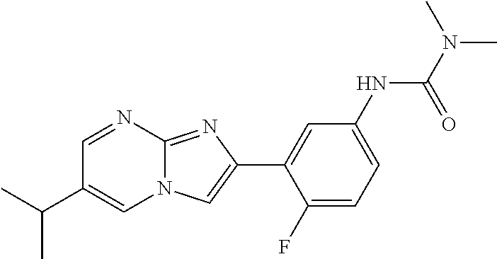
C1=NC2=NC(C3=CC(NC(N(C)C)=O)=CC=C3F)=CN2C=C1C(C)C
